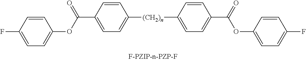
[(CH2)n](C1=CC=C(C(=O)OC2=CC=C(F)C=C2)C=C1)C1=CC=C(C(=O)OC2=CC=C(F)C=C2)C=C1
